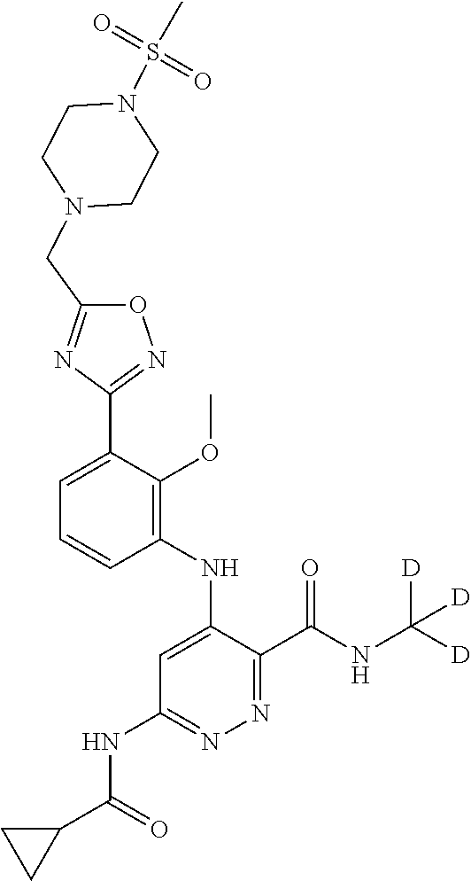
C1=C(C2=NOC(CN3CCN(S(C)(=O)=O)CC3)=N2)C(OC)=C(NC2=CC(NC(C3CC3)=O)=NN=C2C(NC([D])([D])[D])=O)C=C1
